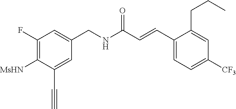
C1(F)=C([MsHN])C(C#C)=CC(CNC(C=CC2=CC=C([CF3])C=C2CCC)=O)=C1
